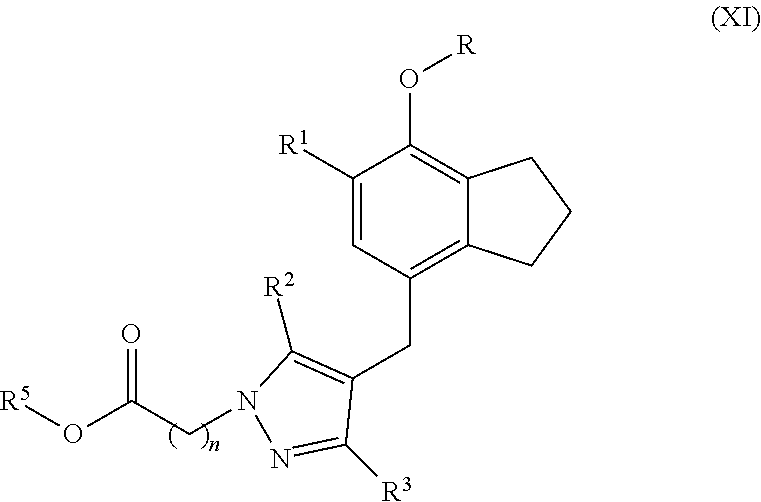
C1([R1])=CC(CC2=C([R2])N(CC(O[R5])=O)N=C2[R3])=C2C(=C1O[R])CCC2
